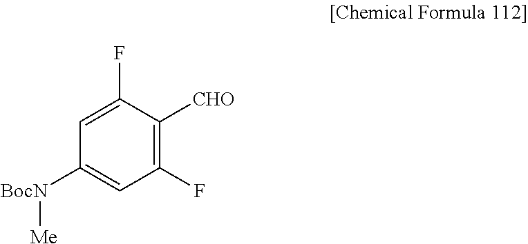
C1(F)=C([CHO])C(F)=CC([BocN][Me])=C1
